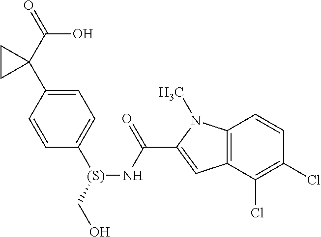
C1=C(C2(C(=O)O)CC2)C=CC([(S)](CO)NC(C2=CC3=C(N2C)C=CC(Cl)=C3Cl)=O)=C1
